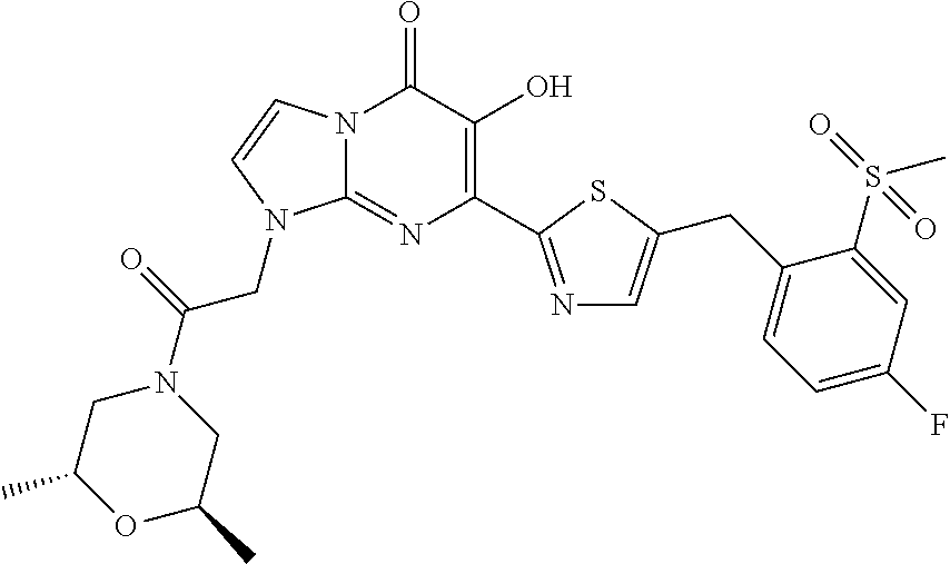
N12C(=NC(C3=NC=C(CC4=CC=C(F)C=C4S(C)(=O)=O)S3)=C(O)C1=O)N(CC(N1CC(C)OC(C)C1)=O)C=C2
